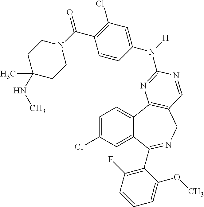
C1=C(Cl)C=C2C(=C1)C1=C(CN=C2C2=C(F)C=CC=C2OC)C=NC(N(C2=CC(Cl)=C(C(N3CCC(C)(NC)CC3)=O)C=C2)[H])=N1
